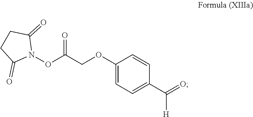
C(OC1=CC=C(C(=O)[H])C=C1)C(=O)ON1C(=O)CCC1=O
